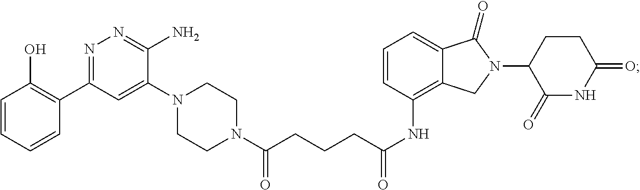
C(NC1=C2C(=CC=C1)C(=O)N(C1CCC(=O)NC1=O)C2)(=O)CCCC(N1CCN(C2=CC(C3=C(O)C=CC=C3)=NN=C2N)CC1)=O
